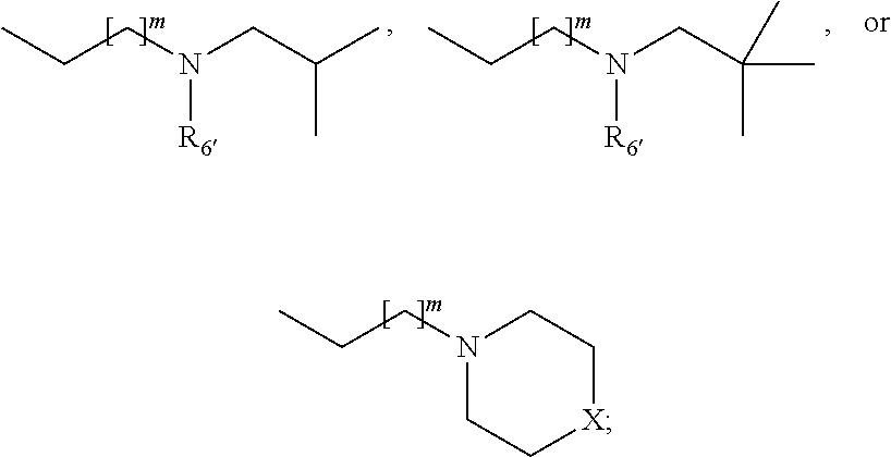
CCCN(CC(C)C)[R6].CCCN(CC(C)(C)C)[R6].CCCN1CC[X]CC1
